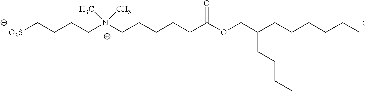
CN(C)(CCCCCC(=O)OCC(CCCC)CCCCCC)CCCC[O3S]
